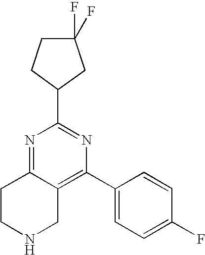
N1=C2C(=C(C3=CC=C(F)C=C3)N=C1C1CC(F)(F)CC1)CNCC2
